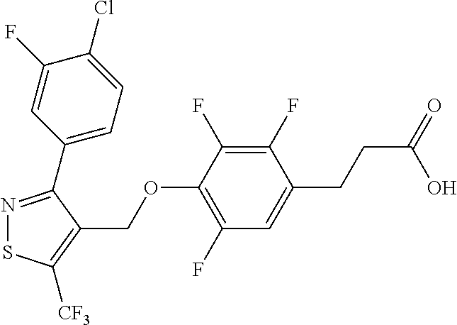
N1=C(C2=CC=C(Cl)C(F)=C2)C(COC2=C(F)C=C(CCC(=O)O)C(F)=C2F)=C([CF3])S1
